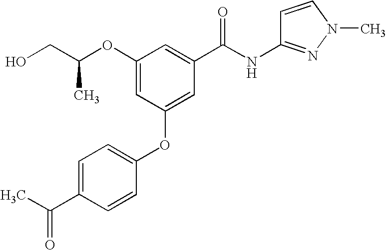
C(CO)(OC1=CC(OC2=CC=C(C(C)=O)C=C2)=CC(C(NC2=NN(C)C=C2)=O)=C1)C
